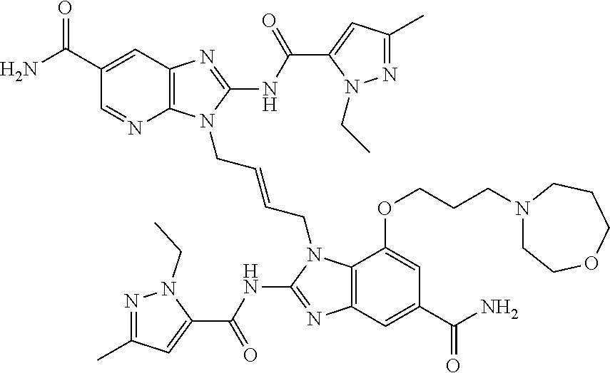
C12=C(N=C(NC(C3=CC(C)=NN3CC)=O)N1CC=CCN1C3=C(N=C1NC(C1=CC(C)=NN1CC)=O)C=C(C(N)=O)C=C3OCCCN1CCOCCC1)C=C(C(N)=O)C=N2
